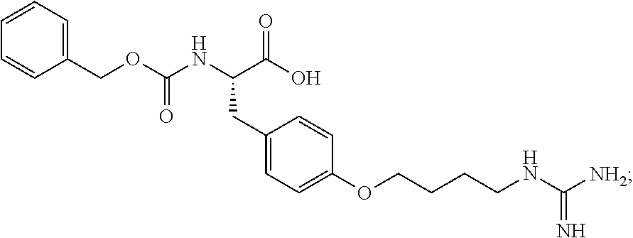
C1(COC(=O)NC(CC2=CC=C(OCCCCNC([NH2])=N)C=C2)C(=O)O)=CC=CC=C1
